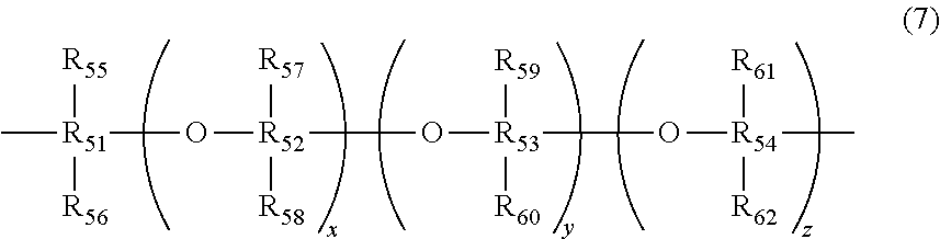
C[R51]([R55])([R56])O[R52]([R57])([R58])O[R53]([R59])([R60])O[R54]([R61])([R62])C
